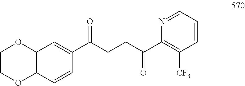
C12=C(C=CC(C(CCC(C3=C([CF3])C=CC=N3)=O)=O)=C1)OCCO2
